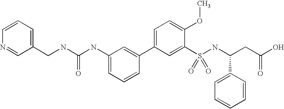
C1(CNC(NC2=CC=CC(C3=CC=C(OC)C(S(=O)(=O)NC(C4=CC=CC=C4)CC(O)=O)=C3)=C2)=O)=CC=CN=C1
